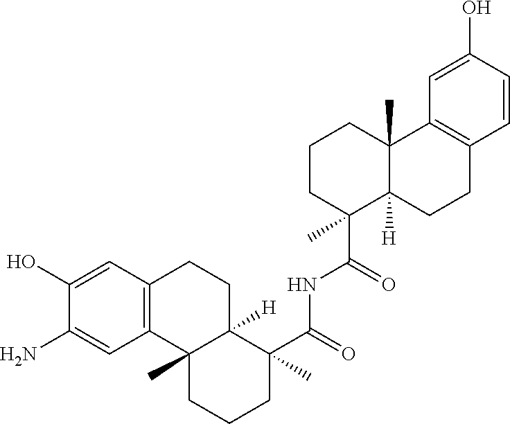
C1(O)=CC2=C(C=C1N)C1(C)C([H])(CC2)C(C(=O)NC(C2(C)C3([H])C(C)(CCC2)C2=C(CC3)C=CC(O)=C2)=O)(C)CCC1
